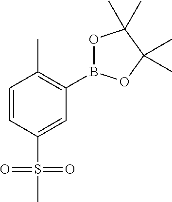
C1=CC(S(C)(=O)=O)=CC(B2OC(C)(C)C(C)(C)O2)=C1C
